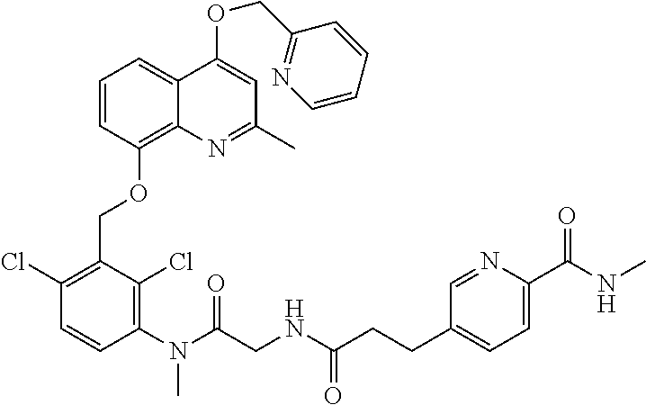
C1(Cl)=C(COC2=C3C(=CC=C2)C(OCC2=NC=CC=C2)=CC(C)=N3)C(Cl)=C(N(C(=O)CNC(=O)CCC2=CC=C(C(NC)=O)N=C2)C)C=C1
